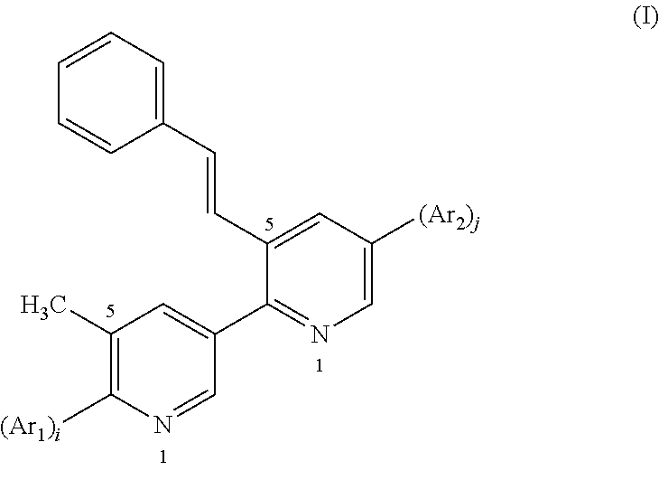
C1(C)=C([(Ar1)i])N=CC(C2=NC=C([(Ar2)j])C=C2C=CC2=CC=CC=C2)=C1
